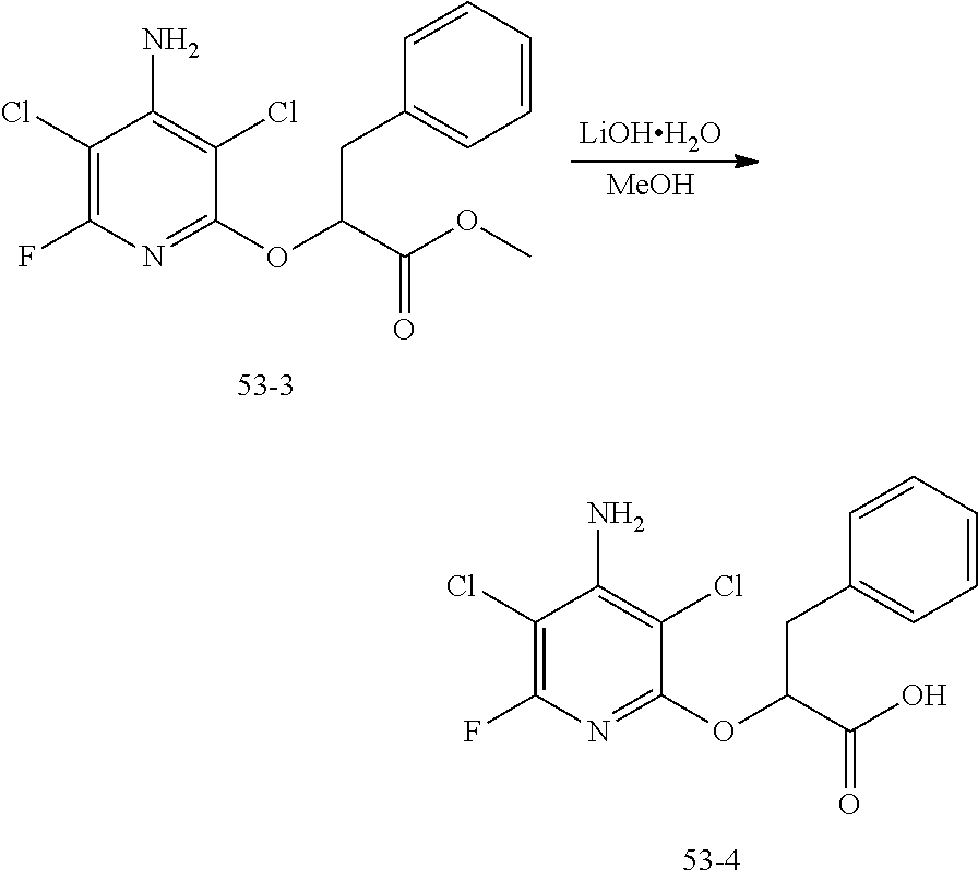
C(C(=O)OC)(OC1=NC(F)=C(Cl)C(N)=C1Cl)CC1=CC=CC=C1.[LiOHH2O].[MeOH].C(C(=O)O)(OC1=NC(F)=C(Cl)C(N)=C1Cl)CC1=CC=CC=C1
